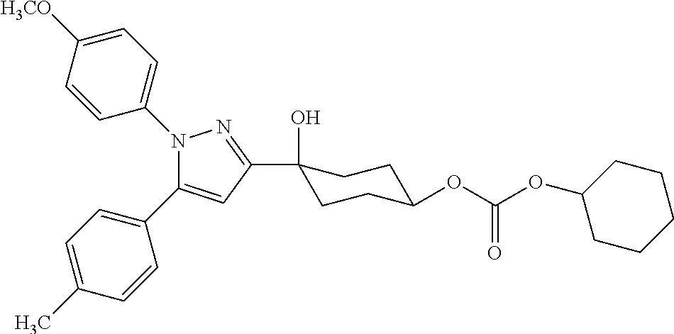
N1(C2=CC=C([H3CO])C=C2)C(C2=CC=C(C)C=C2)=CC(C2(O)CCC(OC(OC3CCCCC3)=O)CC2)=N1
